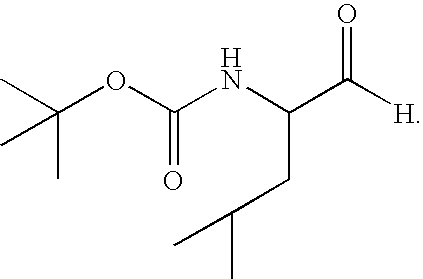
CC(OC(NC(CC(C)C)C([H])=O)=O)(C)C
